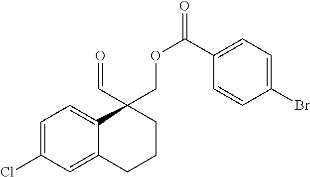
C1(COC(C2=CC=C(Br)C=C2)=O)(C=O)C2=CC=C(Cl)C=C2CCC1
